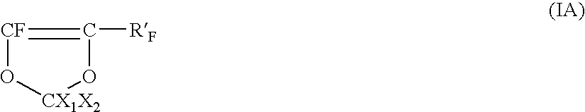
[CF]1=C([RF])O[CX1X2]O1
